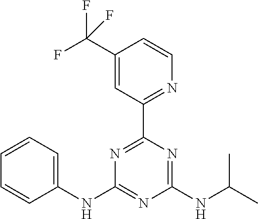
C1(NC2=NC(NC(C)C)=NC(C3=NC=CC(C(F)(F)F)=C3)=N2)=CC=CC=C1
